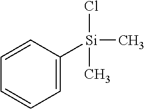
C1=C([Si](C)(C)Cl)C=CC=C1
